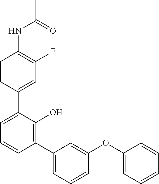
C1=CC(C2=CC=CC(C3=CC=CC(OC4=CC=CC=C4)=C3)=C2O)=CC(F)=C1NC(C)=O
